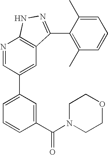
N1=CC(C2=CC=CC(C(N3CCOCC3)=O)=C2)=CC2=C1NN=C2C1=C(C)C=CC=C1C
